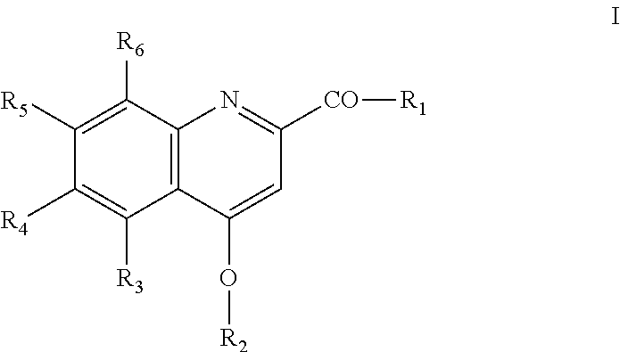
C1([R5])=C([R6])C2=C(C([R3])=C1[R4])C(O[R2])=CC([CO][R1])=N2
